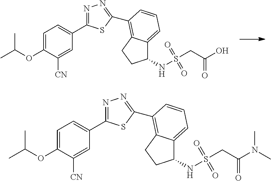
N1=C(C2=CC=C(OC(C)C)C([CN])=C2)SC(C2=C3C(=CC=C2)C(NS(CC(N(C)C)=O)(=O)=O)CC3)=N1.N1=C(C2=CC=C(OC(C)C)C([CN])=C2)SC(C2=C3C(=CC=C2)C(NS(CC(O)=O)(=O)=O)CC3)=N1
